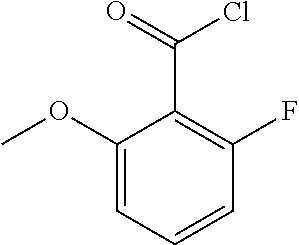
C1(OC)=CC=CC(F)=C1C(=O)Cl
